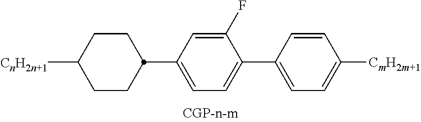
C1CC([CnH2n+1])CCC1C1=CC=C(C2=CC=C([CmH2m+1])C=C2)C(F)=C1
